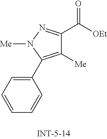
C1=CC=C(C2=C([Me])C(C(=O)[OEt])=NN2[Me])C=C1
